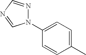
C1(N2N=CN=C2)=CC=C(C)C=C1
